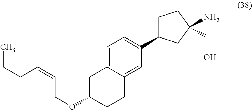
C1=C2C(=CC(C3CCC(N)(CO)C3)=C1)CCC(OCC=CCCC)C2
